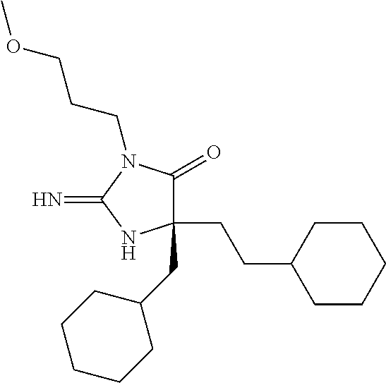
C1(CC2CCCCC2)(CCC2CCCCC2)C(=O)N(CCCOC)C(=N)N1
